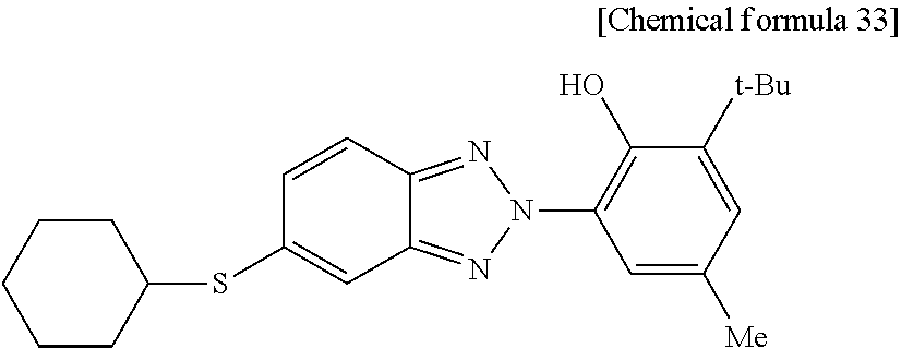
C1CC(SC2=CC3=NN(C4=C(O)C([t-Bu])=CC([Me])=C4)N=C3C=C2)CCC1
